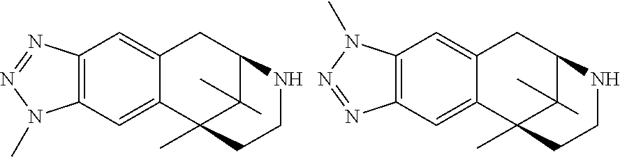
C12=C(C=C3C(=C1)CC1C(C)(C)C3(C)CCN1)N(C)N=N2.C12=C(C=C3C(=C1)CC1C(C)(C)C3(C)CCN1)N=NN2C
